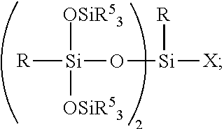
[R][Si](O[Si]([X])[R])([OSiR53])[OSiR53]
